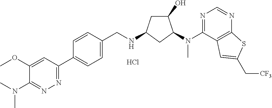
C1(N(C)C)=NN=C(C2=CC=C(CNC3CC(O)C(N(C4=NC=NC5=C4C=C(C[CF3])S5)C)C3)C=C2)C=C1OC.Cl
